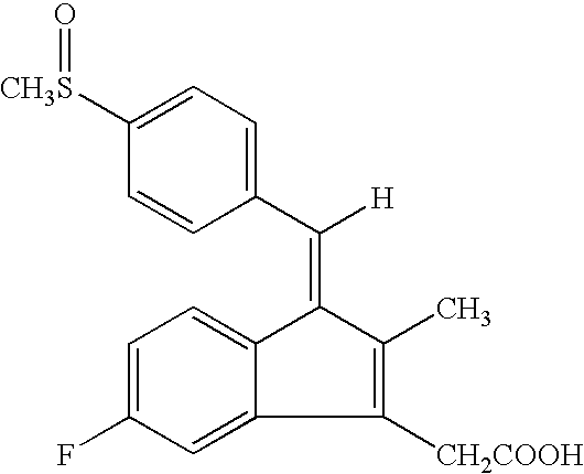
C1([CH3S]=O)=CC=C(C(=C2C3=CC=C(F)C=C3C([CH2COOH])=C2C)[H])C=C1
